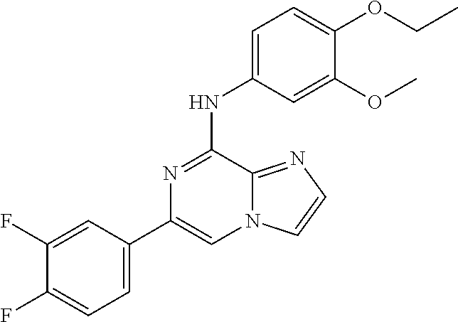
C1(F)=CC(C2=CN3C(=NC=C3)C(NC3=CC=C(OCC)C(OC)=C3)=N2)=CC=C1F
